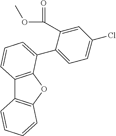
C12=C(OC3=C1C=CC=C3)C(C1=CC=C(Cl)C=C1C(=O)OC)=CC=C2
